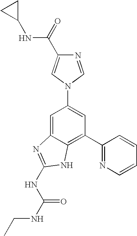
C1=C2C(=C(C3=NC=CC=C3)C=C1N1C=NC(C(=O)NC3CC3)=C1)NC(NC(=O)NCC)=N2
